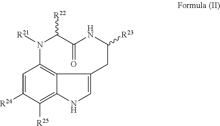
C1=C([R24])C([R25])=C2C3=C1N([R21])C([R22])C(=O)NC([R23])CC3=CN2
